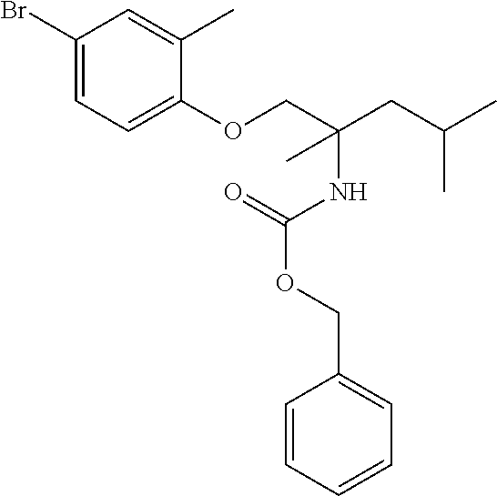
C1(Br)=CC=C(OCC(CC(C)C)(NC(OCC2=CC=CC=C2)=O)C)C(C)=C1
